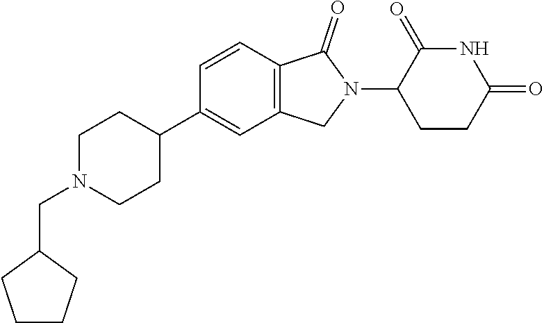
C1N(CC2CCCC2)CCC(C2=CC3=C(C=C2)C(=O)N(C2CCC(=O)NC2=O)C3)C1
